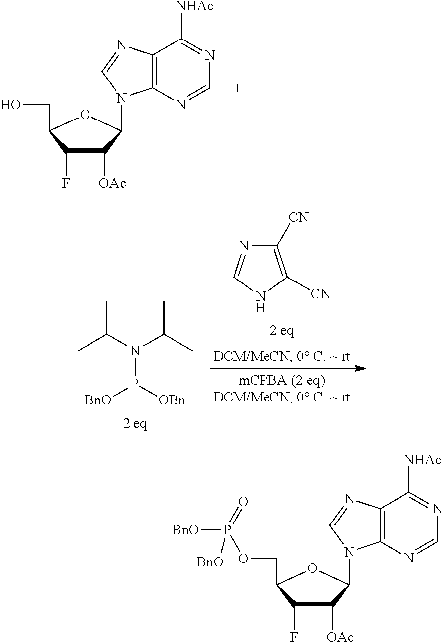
N1=C([NHAc])C2=C(N=C1)N(C1C([OAc])C(F)C(COP([BnO])(=O)[BnO])O1)C=N2.N1=C([NHAc])C2=C(N=C1)N(C1C([OAc])C(F)C(CO)O1)C=N2.CC(N(C(C)C)P([OBn])[BnO])C.C1([CN])=C([CN])NC=N1
